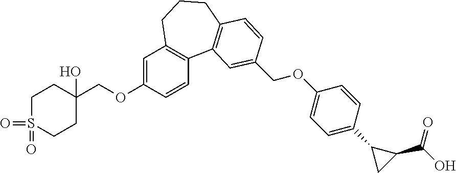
C1(COC2=CC3=C(C=C2)C2=C(CCC3)C=CC(COC3=CC=C(C4CC4C(=O)O)C=C3)=C2)(O)CCS(=O)(=O)CC1
